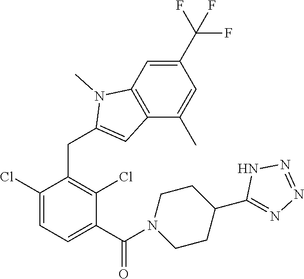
C1(Cl)=CC=C(C(=O)N2CCC(C3=NN=NN3)CC2)C(Cl)=C1CC1=CC2=C(N1C)C=C(C(F)(F)F)C=C2C
